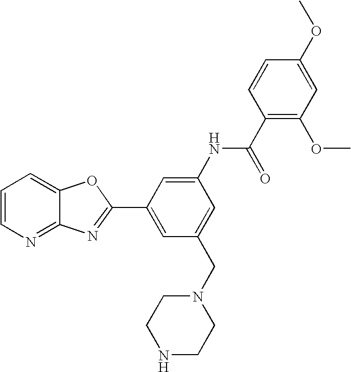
C1=CN=C2C(=C1)OC(C1=CC(CN3CCNCC3)=CC(NC(C3=C(OC)C=C(OC)C=C3)=O)=C1)=N2
